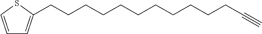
C1=CSC(CCCCCCCCCCCC#C)=C1
